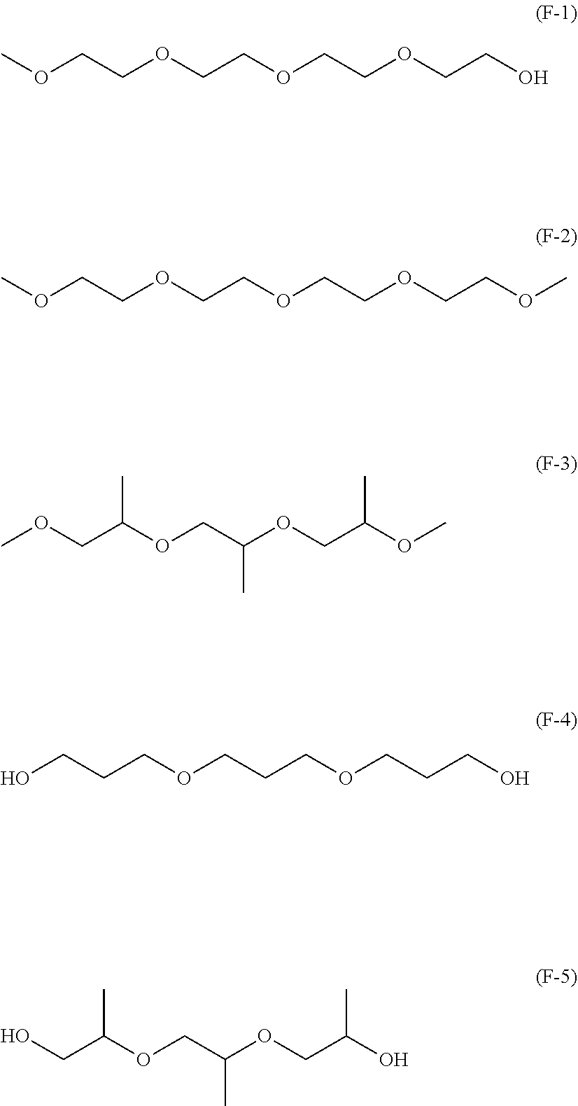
COCCOCCOCCOCCO.COCCOCCOCCOCCOC.COCC(OCC(OCC(OC)C)C)C.OCCCOCCCOCCCO.OCC(OCC(OCC(O)C)C)C
